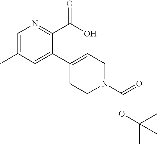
C1=C(C)C=C(C2=CCN(C(=O)OC(C)(C)C)CC2)C(C(O)=O)=N1
